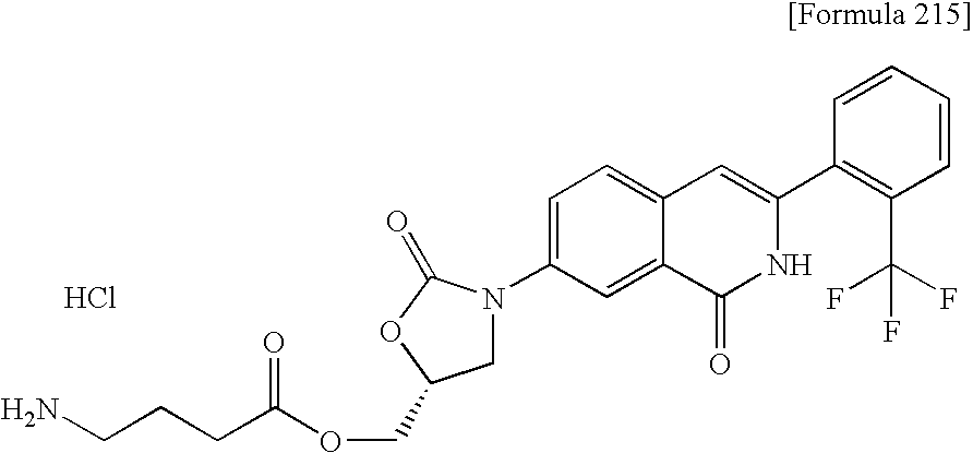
C1=C(N2CC(COC(CCCN)=O)OC2=O)C=C2C(=C1)C=C(C1=C(C(F)(F)F)C=CC=C1)NC2=O.Cl
